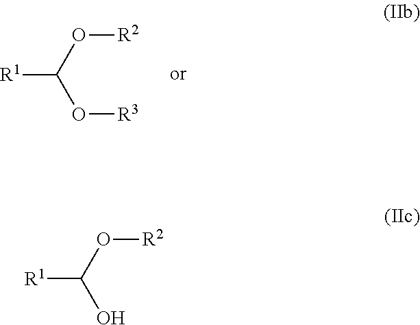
[R1]C(O[R2])O[R3].[R1]C(O[R2])O
